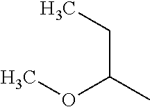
COC(CC)C
